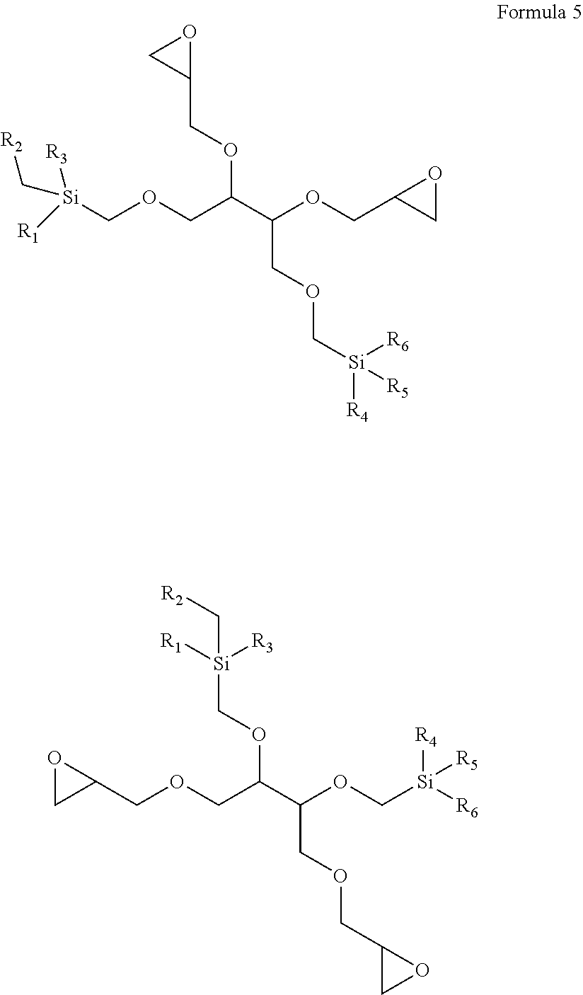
[Si](COCC(C(OCC1CO1)COC[Si]([R6])([R4])[R5])OCC1OC1)([R3])([R1])C[R2].C1(COCC(C(OC[Si]([R4])([R6])[R5])COCC2CO2)OC[Si]([R3])([R1])C[R2])OC1
